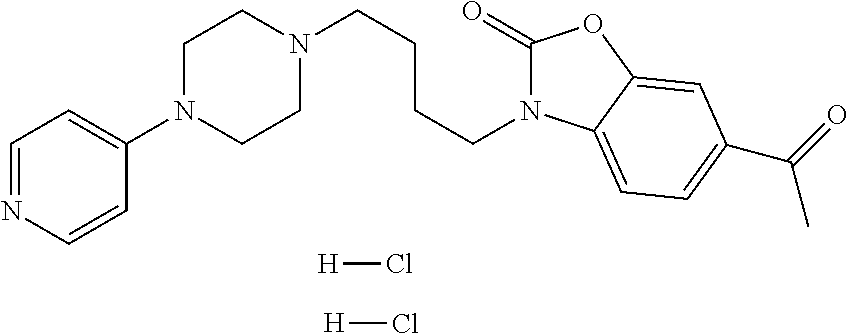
N1(CCCCN2CCN(C3=CC=NC=C3)CC2)C(=O)OC2=CC(C(=O)C)=CC=C12.[H]Cl.[H]Cl
